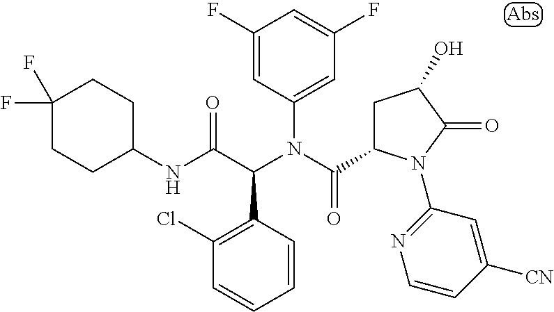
C1(N(C(C2CC(O)C(=O)N2C2=NC=CC([CN])=C2)=O)C(C(NC2CCC(F)(F)CC2)=O)C2=C(Cl)C=CC=C2)=CC(F)=CC(F)=C1
